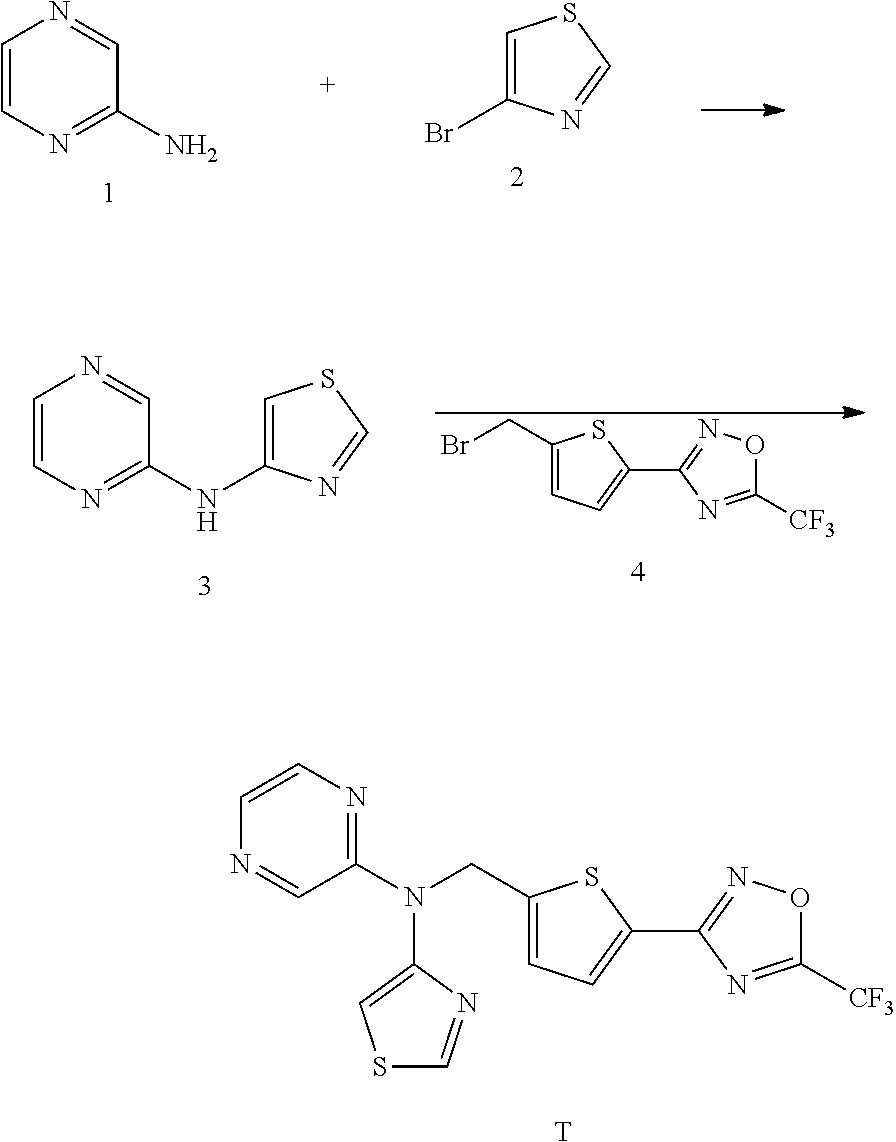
C1=C(Br)N=CS1.C1=CN=C(N)C=N1.C1=CN=C(NC2=CSC=N2)C=N1.C1(CBr)=CC=C(C2=NOC([CF3])=N2)S1.C1(CN(C2=CSC=N2)C2=NC=CN=C2)=CC=C(C2=NOC([CF3])=N2)S1.[T]
